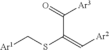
C(C(=C[Ar2])SC[Ar1])(=O)[Ar3]
